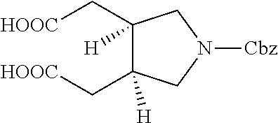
[HOOC]CC1([H])C(C[HOOC])([H])CN([Cbz])C1
